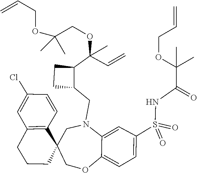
C12=CC=C(S(=O)(NC(=O)C(C)(OCC=C)C)=O)C=C1N(CC1C(C(OCC(C)(C)OCC=C)(C=C)C)CC1)CC1(C3=C(C=C(Cl)C=C3)CCC1)CO2
